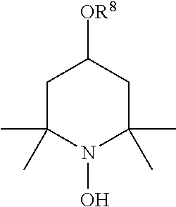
C1C(C)(C)N(O)C(C)(C)CC1[OR8]
